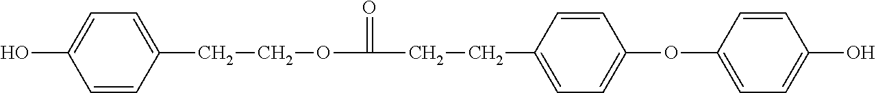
OC1=CC=C(CCOC(CCC2=CC=C(OC3=CC=C(O)C=C3)C=C2)=O)C=C1
